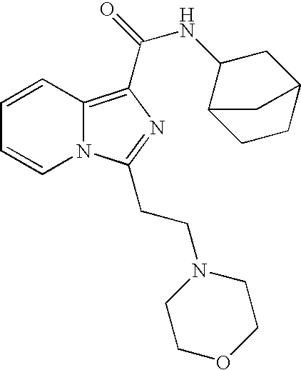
C1=CC2=C(C(=O)NC3CC4CCC3C4)N=C(CCN3CCOCC3)N2C=C1
